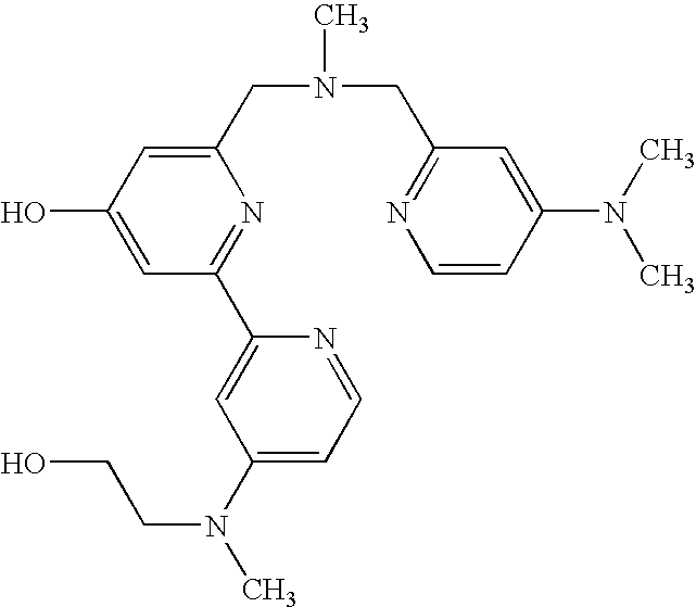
C1(CN(CC2=NC=CC(N(C)C)=C2)C)=CC(O)=CC(C2=CC(N(C)CCO)=CC=N2)=N1
